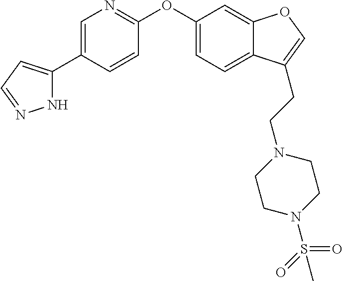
N1C(C2=CN=C(OC3=CC=C4C(=C3)OC=C4CCN3CCN(S(=O)(=O)C)CC3)C=C2)=CC=N1
